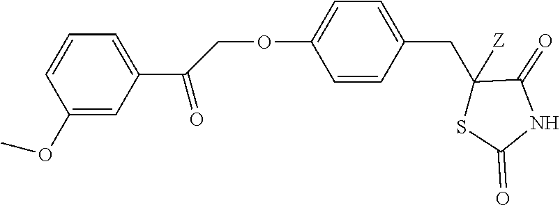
C1=CC(OC)=CC(C(=O)COC2=CC=C(CC3([Z])C(=O)NC(=O)S3)C=C2)=C1
